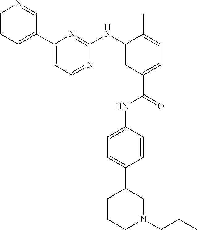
C1=CC=C(C2=CC=NC(NC3=CC(C(=O)NC4=CC=C(C5CCCN(CCC)C5)C=C4)=CC=C3C)=N2)C=N1
